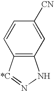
C12=C(NN=[*C]1)C=C([CN])C=C2
